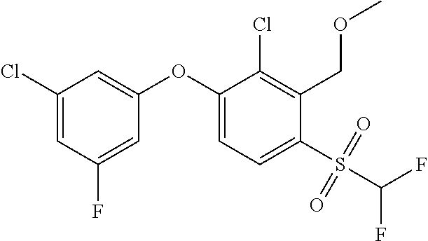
C1(Cl)=CC(F)=CC(OC2=CC=C(S(C(F)F)(=O)=O)C(COC)=C2Cl)=C1
